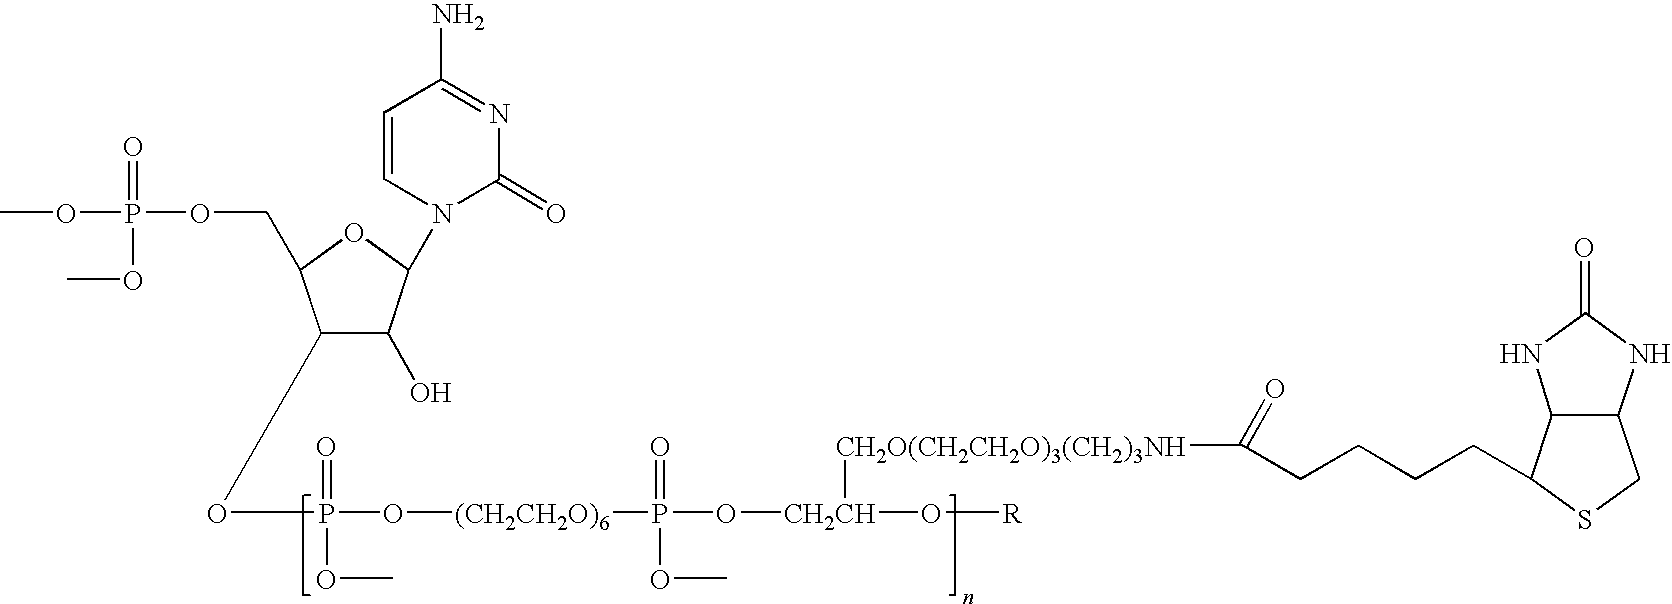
C1(OP(=O)(OC)O[(CH2CH2O)6]P(=O)(O[CH2CH](O[R])[CH2O(CH2CH2O)3(CH2)3NH]C(=O)CCCCC2C3C(CS2)NC(=O)N3)OC)C(O)C(N2C(=O)N=C(N)C=C2)OC1COP(=O)(OC)OC
